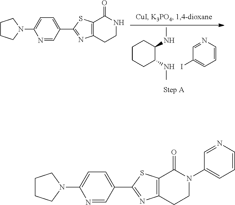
C1CCC(NC)C(NC)C1.C1=NC=CC=C1I.C1CCN(C2=CC=C(C3=NC4=C(S3)C(=O)NCC4)C=N2)C1.C1CCN(C2=CC=C(C3=NC4=C(S3)C(=O)N(C3=CC=CN=C3)CC4)C=N2)C1
